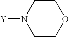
C1COCCN1[Y]
